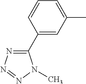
C1=C(C)C=C(C2=NN=NN2C)C=C1
